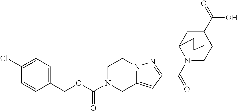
C1N(C(OCC2=CC=C(Cl)C=C2)=O)CC2=CC(C(=O)N3C4CC(C(O)=O)CC3CCC4)=NN2C1
